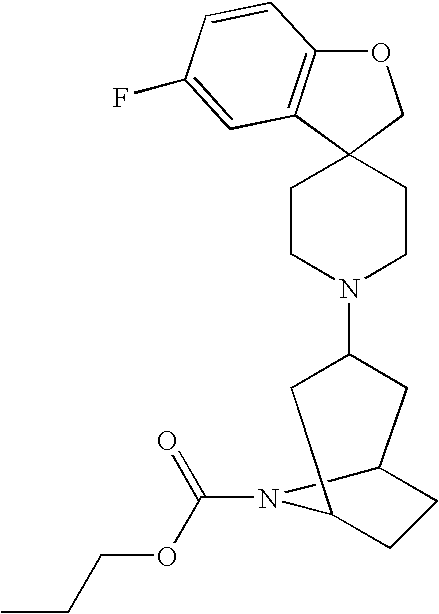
O1C2=C(C3(C1)CCN(C1CC4CCC(C1)N4C(=O)OCCC)CC3)C=C(F)C=C2
